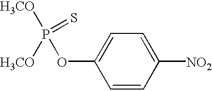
C1=CC([NO2])=CC=C1OP(=S)([H3CO])[H3CO]
